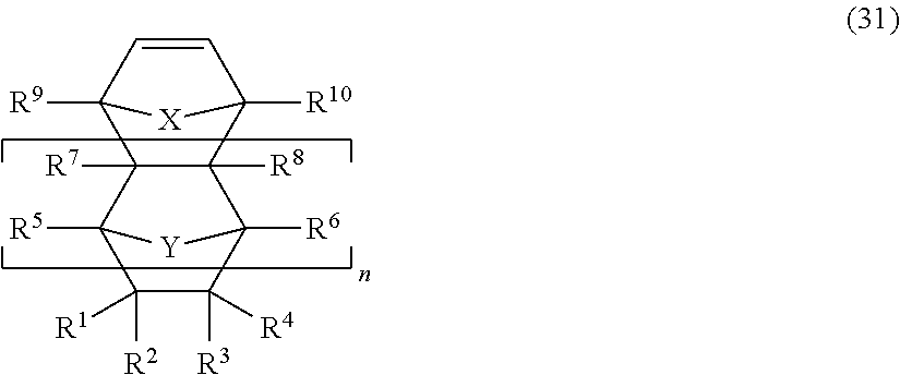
C12([R8])C([R7])(C3([R5])C([R2])([R1])C([R3])([R4])C1([R6])[Y]3)C1([R9])C=CC2([R10])[X]1
